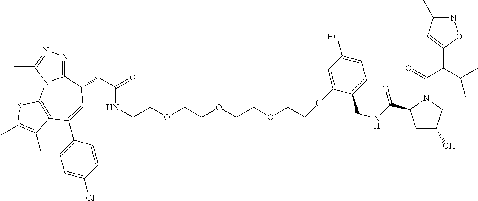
N1=C2N(C(C)=N1)C1=C(C(C3=CC=C(Cl)C=C3)=CC2CC(=O)NCCOCCOCCOCCOC2=CC(O)=CC=C2CNC(=O)C2CC(O)CN2C(=O)C(C2=CC(C)=NO2)C(C)C)C(C)=C(C)S1
